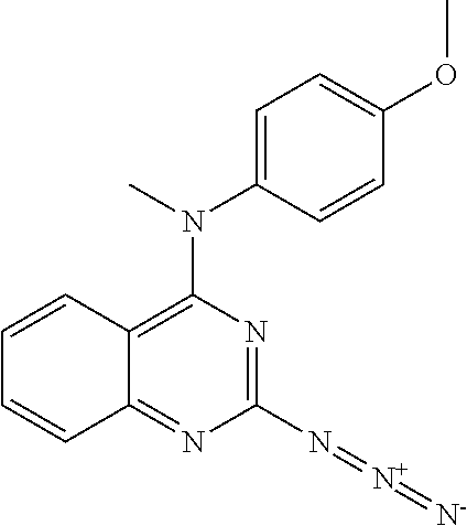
C12=C(N(C)C3=CC=C(OC)C=C3)N=C(N=[N+]=[N-])N=C1C=CC=C2
